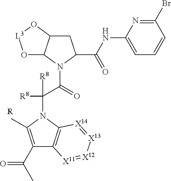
C1C2C(N(C(C(N3C([R5])=C(C(C)=O)C4=C3[X14]=[X13][X12]=[X11]4)([R8])[R8])=O)C1C(NC1=CC=CC(Br)=N1)=O)O[L3]O2
